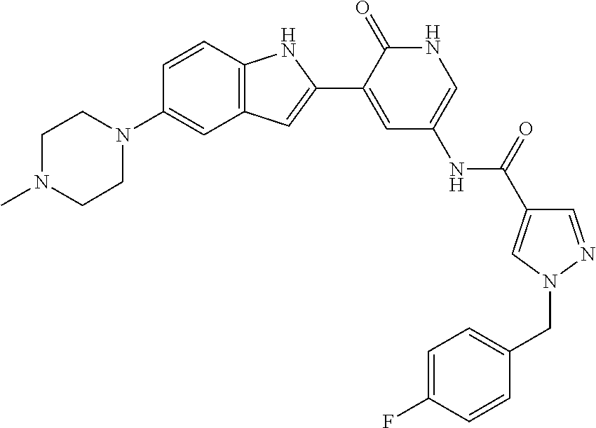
C1=CC2=C(C=C1N1CCN(C)CC1)C=C(C1=CC(NC(=O)C3=CN(CC4=CC=C(F)C=C4)N=C3)=CNC1=O)N2
